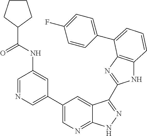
C1(C2=CN=CC(NC(C3CCCC3)=O)=C2)=CN=C2C(=C1)C(C1=NC3=C(N1)C=CC=C3C1=CC=C(F)C=C1)=NN2
